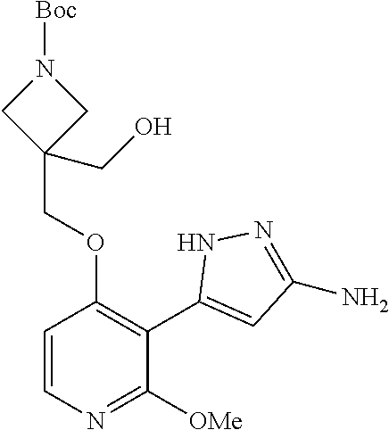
C1=CN=C([OMe])C(C2=CC(N)=NN2)=C1OCC1(CO)CN([Boc])C1
